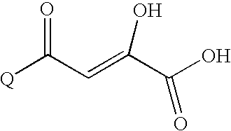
[Q]C(C=C(C(O)=O)O)=O
